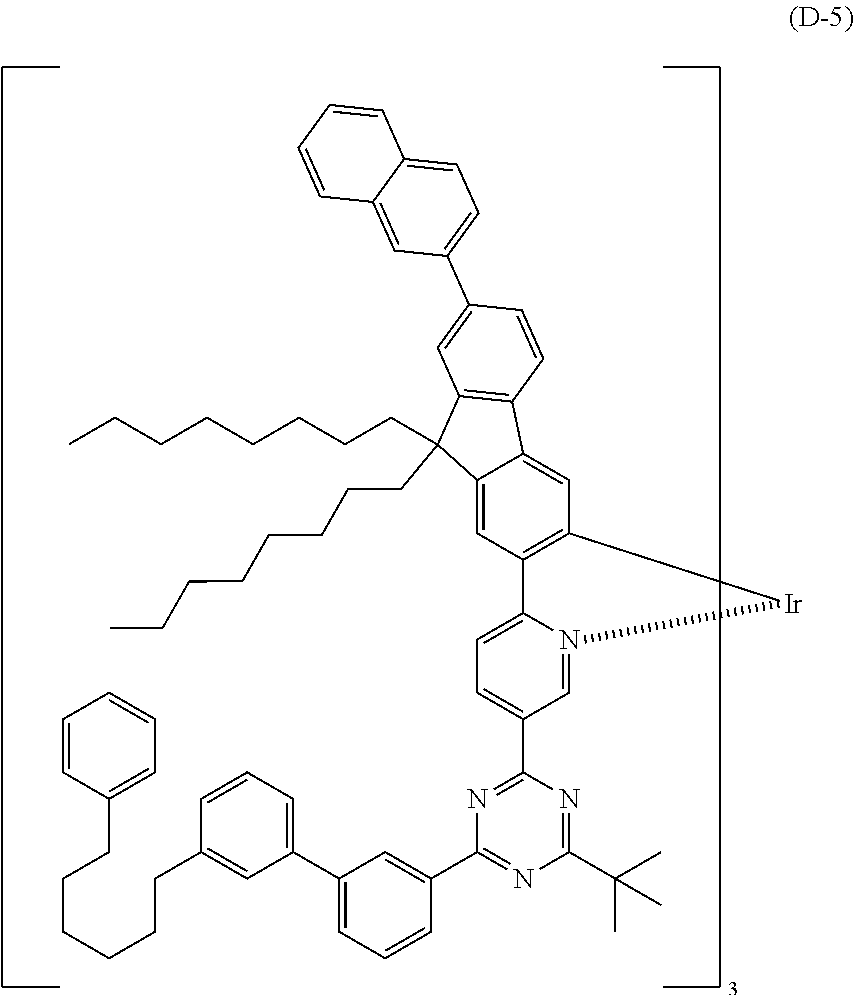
N1=C(C2=CC=C3N(=C2)[Ir]C2=C3C=C3C(=C2)C2=C(C=C(C4=CC=C5C(=C4)C=CC=C5)C=C2)C3(CCCCCCCC)CCCCCCCC)N=C(C(C)(C)C)N=C1C1=CC(C2=CC=CC(CCCCCCC3=CC=CC=C3)=C2)=CC=C1
